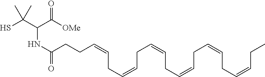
SC(C(C([OMe])=O)NC(=O)CCC=CCC=CCC=CCC=CCC=CCC=CCC)(C)C
